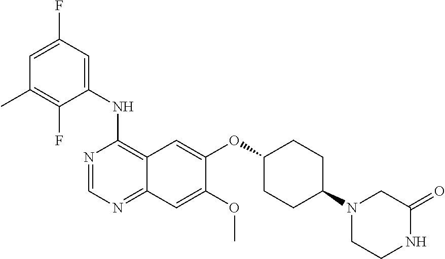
C1(NC2=C3C(=NC=N2)C=C(OC)C(OC2CCC(N4CCNC(=O)C4)CC2)=C3)=CC(F)=CC(C)=C1F
